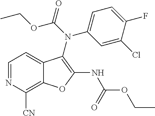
C12=C([CN])N=CC=C1C(N(C1=CC=C(F)C(Cl)=C1)C(=O)OCC)=C(NC(=O)OCC)O2
